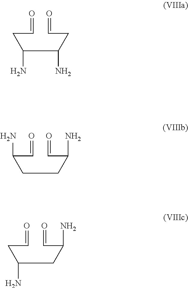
C(C=O)C(C(CC=O)N)N.C(C=O)(CCC(C=O)N)N.C(C=O)C(CC(C=O)N)N
